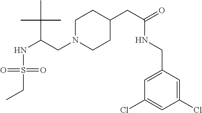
N(C(C(C)(C)C)CN1CCC(CC(=O)NCC2=CC(Cl)=CC(Cl)=C2)CC1)S(=O)(CC)=O
